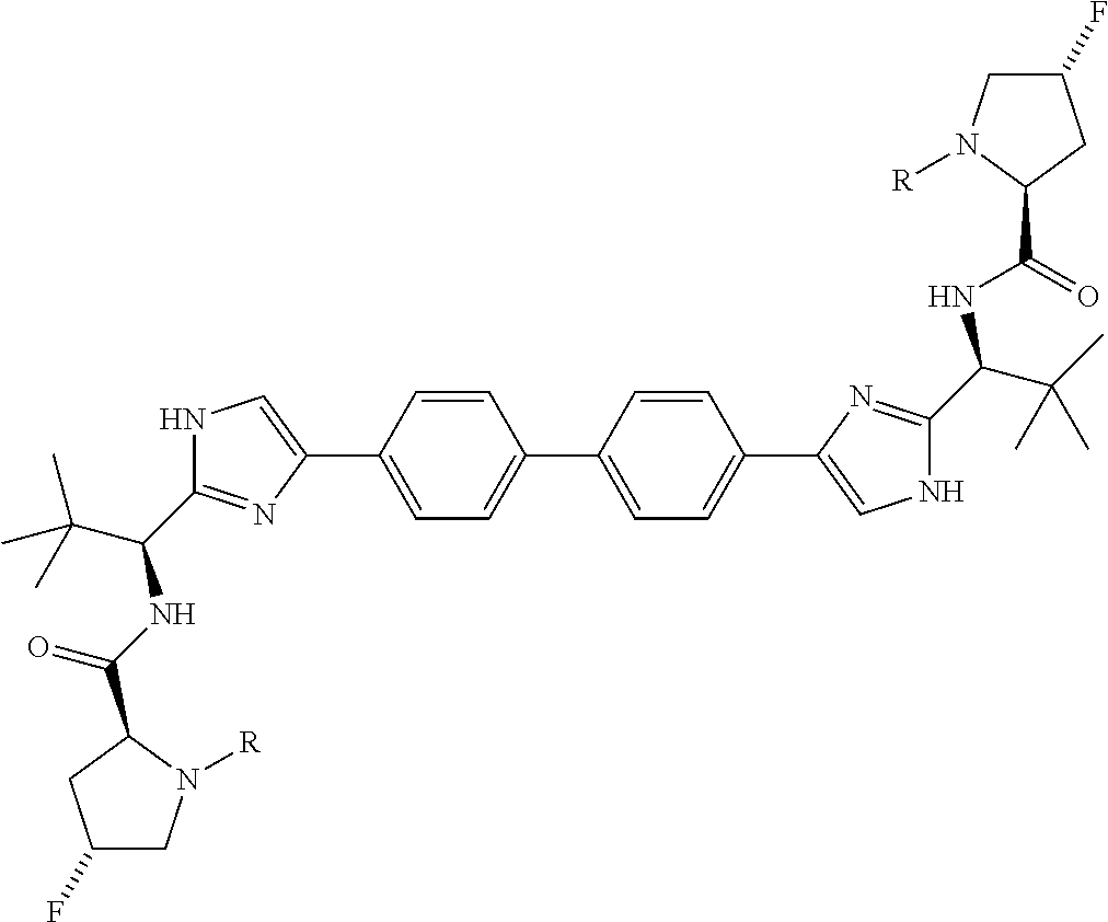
C1=CC(C2=CC=C(C3=CNC(C(NC(=O)C4N([R])CC(F)C4)C(C)(C)C)=N3)C=C2)=CC=C1C1=CNC(C(NC(=O)C2N([R])CC(F)C2)C(C)(C)C)=N1
